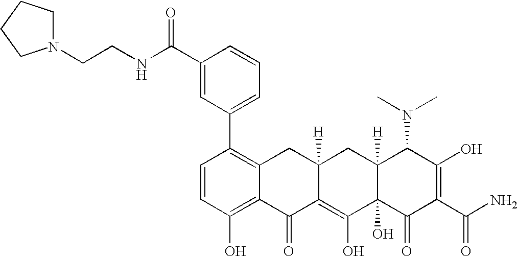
C1=CC(O)=C2C(=C1C1=CC=CC(C(NCCN3CCCC3)=O)=C1)CC1([H])C(=C(O)C3(O)C([H])(C1)C(N(C)C)C(O)=C(C(N)=O)C3=O)C2=O
